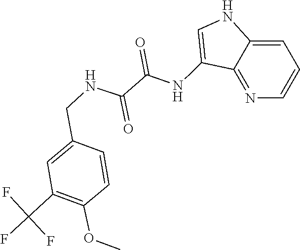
C1(NC(C(NCC2=CC(C(F)(F)F)=C(OC)C=C2)=O)=O)=CNC2=CC=CN=C12
